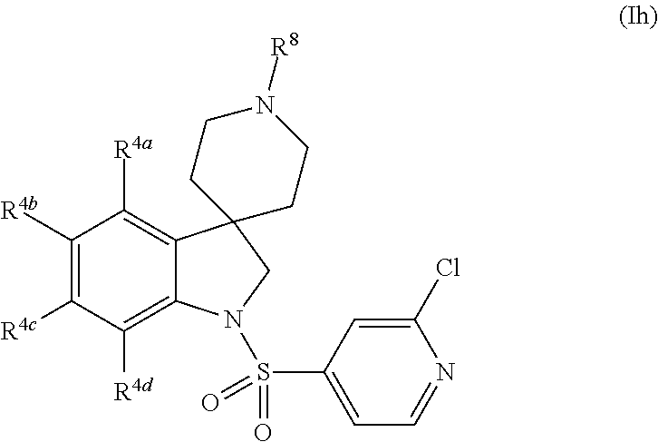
C1([R4d])=C2C(=C([R4a])C([R4b])=C1[R4c])C1(CN2S(C2=CC=NC(Cl)=C2)(=O)=O)CCN([R8])CC1
